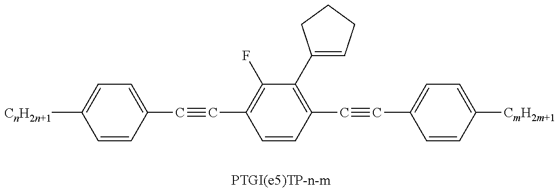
C1=CC(C#CC2=C(F)C(C3=CCCC3)=C(C#CC3=CC=C([CmH2m+1])C=C3)C=C2)=CC=C1[CnH2n+1]
